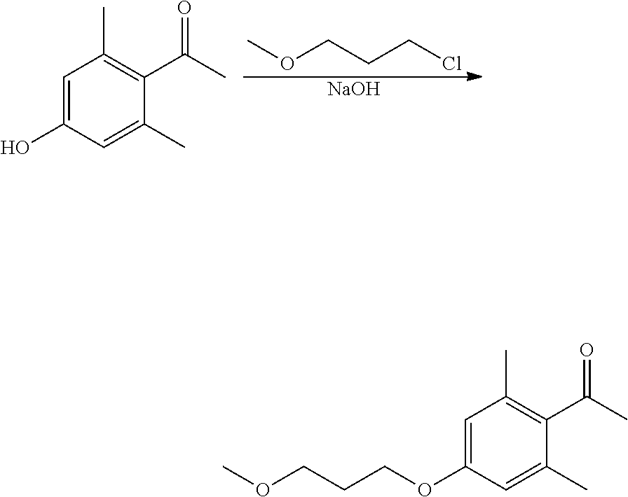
C1=C(O)C=C(C)C(C(C)=O)=C1C.O(CCCCl)C.[NaOH].C1=C(OCCCOC)C=C(C)C(C(C)=O)=C1C
